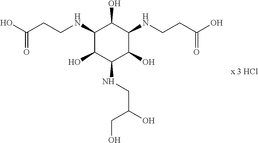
C(CCNC1C(O)C(NCCC(O)=O)C(O)C(NCC(O)CO)C1O)(O)=O
